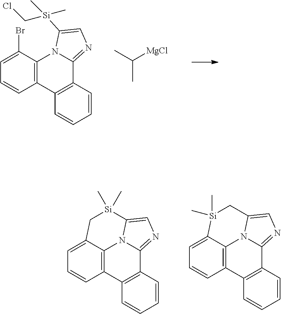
C1=C2C3=C(C=C1)C1=C(C4=NC=C(N34)[Si](C)(C)C2)C=CC=C1.C1=C2C3=C(C=C1)C1=C(C4=NC=C(N34)C[Si]2(C)C)C=CC=C1.C1=C(Br)C2=C(C=C1)C1=C(C3=NC=C([Si](CCl)(C)C)N23)C=CC=C1.CC(C)[MgCl]
